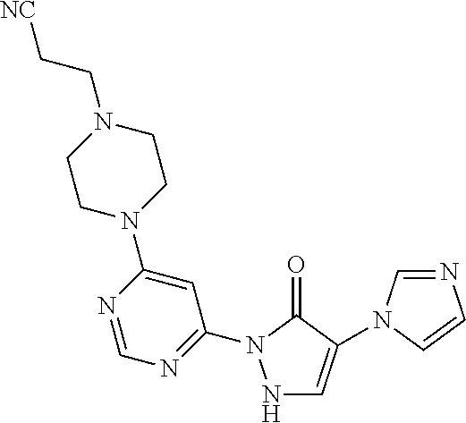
N1C=C(N2C=NC=C2)C(=O)N1C1=NC=NC(N2CCN(CC[CN])CC2)=C1
